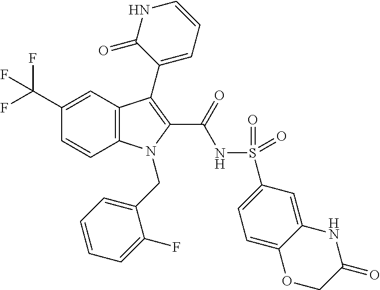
C1(C(F)(F)F)=CC2=C(C=C1)N(CC1=CC=CC=C1F)C(C(=O)NS(=O)(=O)C1=CC=C3C(=C1)NC(=O)CO3)=C2C1=CC=CNC1=O
